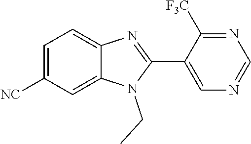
C1=C([NC])C=C2C(=C1)N=C(C1=CN=CN=C1[F3C])N2CC
